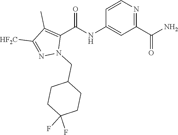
C1=CN=C(C(N)=O)C=C1NC(C1=C(C)C([HF2C])=NN1CC1CCC(F)(F)CC1)=O
